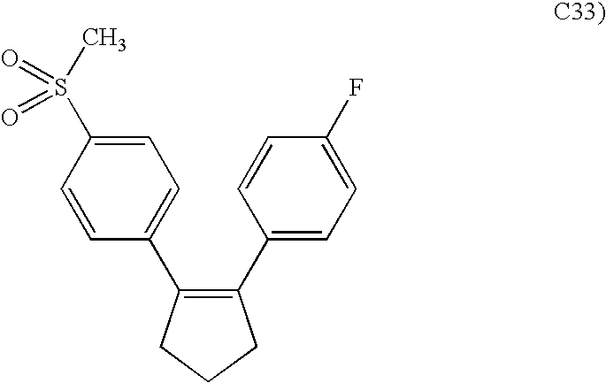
C1=C(S(C)(=O)=O)C=CC(C2=C(C3=CC=C(F)C=C3)CCC2)=C1
